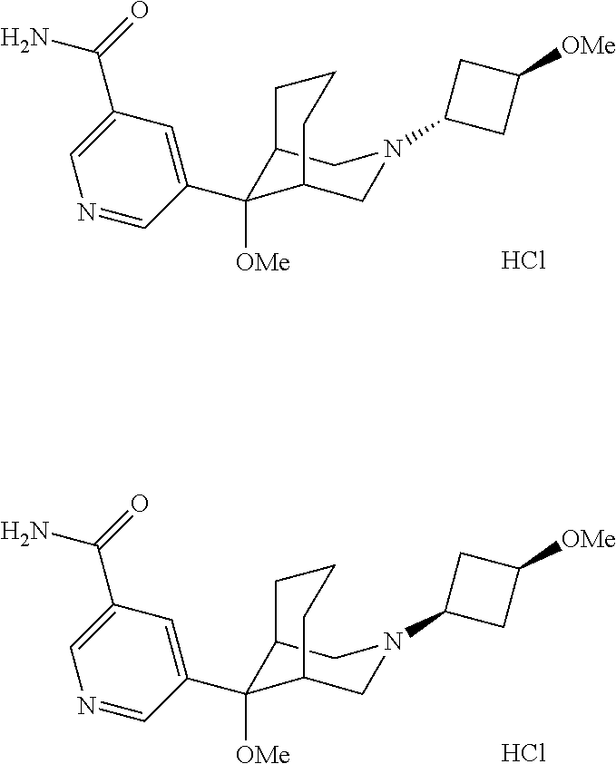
Cl.C1(C2([OMe])C3CN(C4CC([OMe])C4)CC2CCC3)=CC(C(=O)N)=CN=C1.Cl.C1(C2([OMe])C3CN(C4CC([OMe])C4)CC2CCC3)=CC(C(=O)N)=CN=C1
